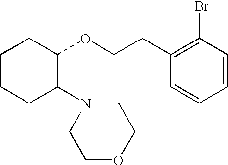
C1CCC(N2CCOCC2)C(OCCC2=C(Br)C=CC=C2)C1
